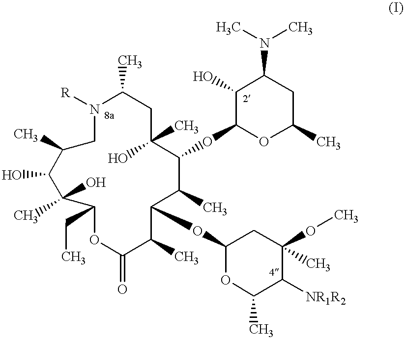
N1([R])CC(C)C(O)C(O)(C)C(CC)OC(=O)C(C)C(OC2OC(C)C([NR1R2])C(OC)(C)C2)C(C)C(OC2OC(C)CC(N(C)C)C2O)C(C)(O)CC1C
